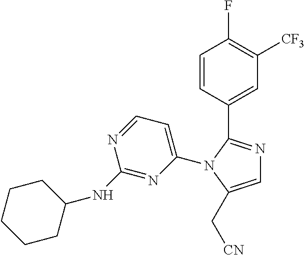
C1=C(N2C(C3=CC([CF3])=C(F)C=C3)=NC=C2C[CN])N=C(NC2CCCCC2)N=C1
